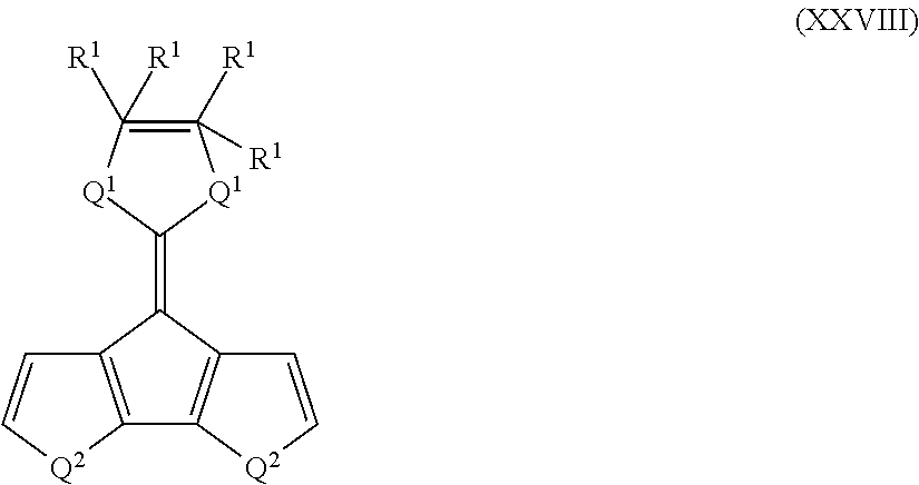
C12=C([Q2]C=C1)C1=C(C2=C2[Q1]C([R1])([R1])=C([R1])([R1])[Q1]2)C=C[Q2]1
